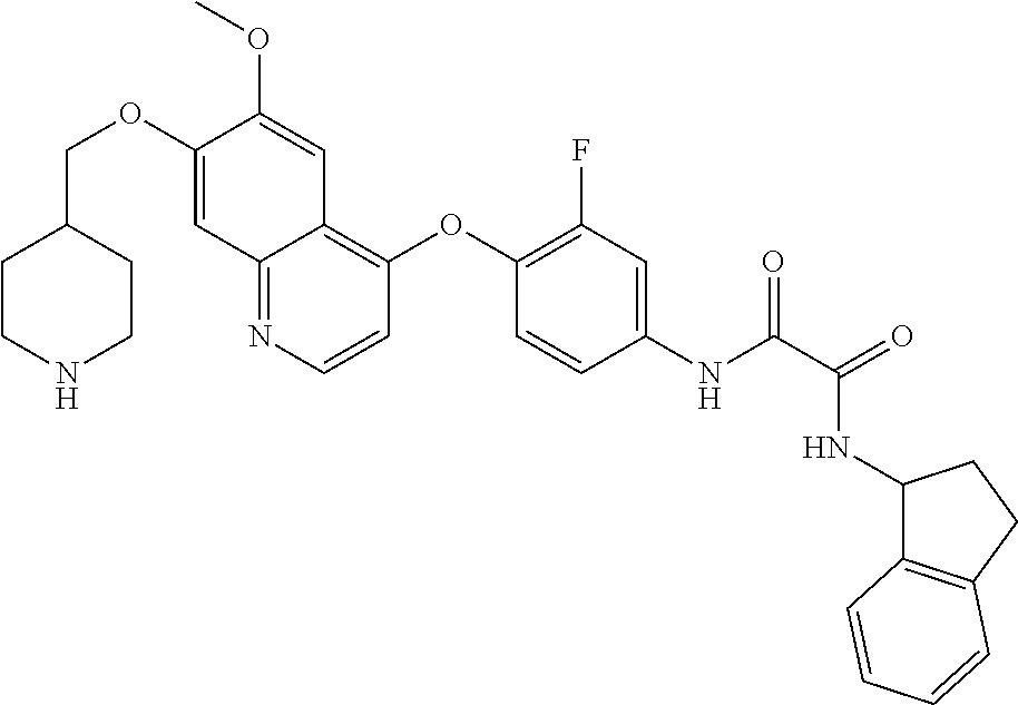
C1CNCCC1COC1=CC2=NC=CC(OC3=C(F)C=C(NC(=O)C(NC4C5=C(CC4)C=CC=C5)=O)C=C3)=C2C=C1OC
